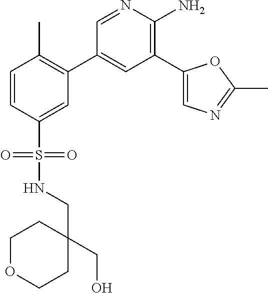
C1=CC(S(=O)(NCC2(CO)CCOCC2)=O)=CC(C2=CC(C3=CN=C(C)O3)=C(N)N=C2)=C1C
